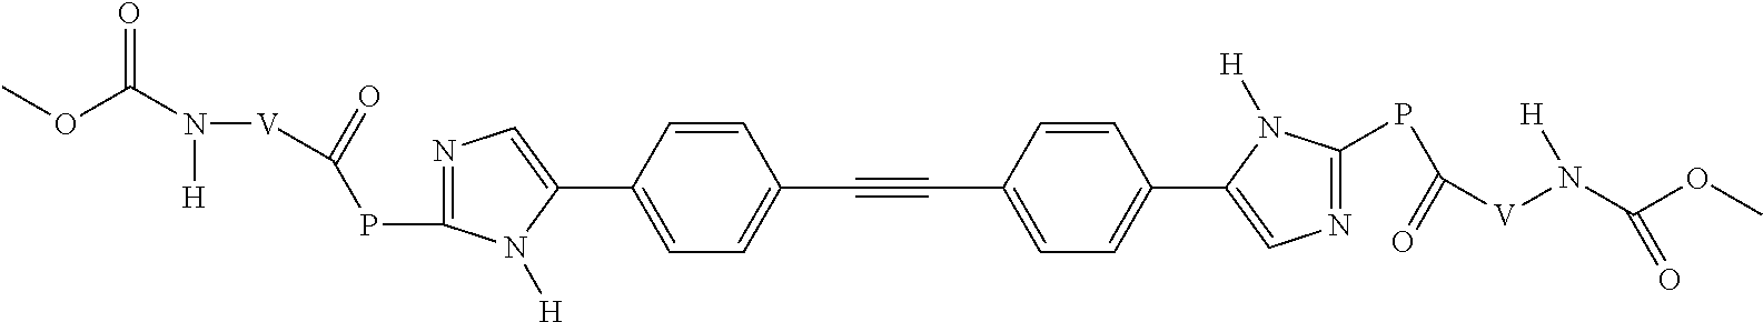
C1=CC(C2=CN=C(PC(=O)[V]N([H])C(OC)=O)N2[H])=CC=C1C#CC1=CC=C(C2=CN=C(PC([V]N(C(OC)=O)[H])=O)N2[H])C=C1
